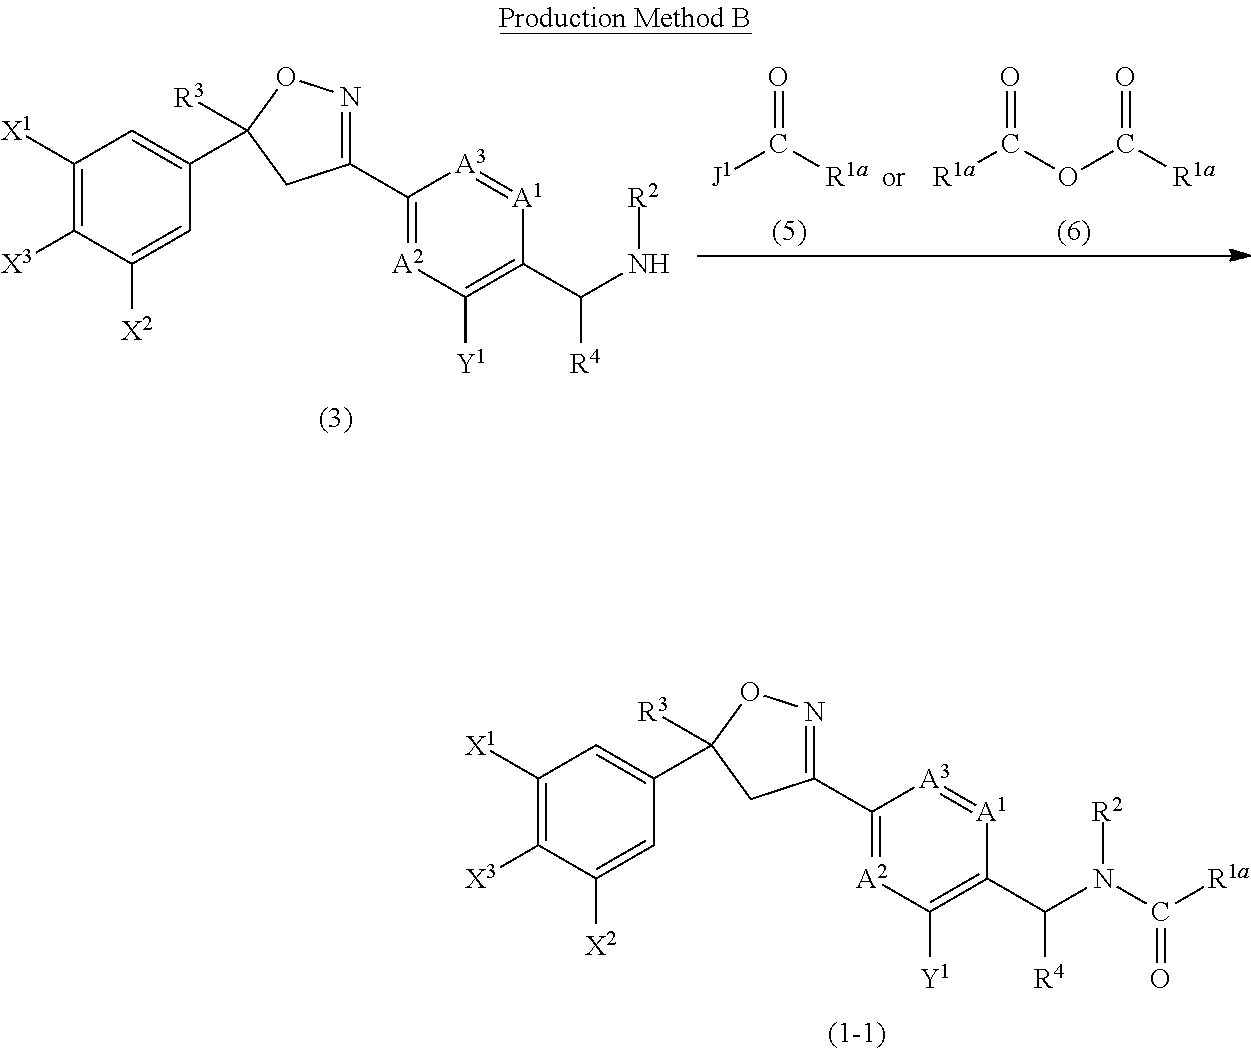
C1([X1])=C([X3])C([X2])=CC(C2([R3])CC(C3=[A2]C([Y1])=C(C(N([R2])C([R1a])=O)[R4])[A1]=[A3]3)=NO2)=C1.C1([X1])=C([X3])C([X2])=CC(C2([R3])CC(C3=[A2]C([Y1])=C(C(N[R2])[R4])[A1]=[A3]3)=NO2)=C1.[J1]C([R1a])=O.[R1a]C(OC([R1a])=O)=O
